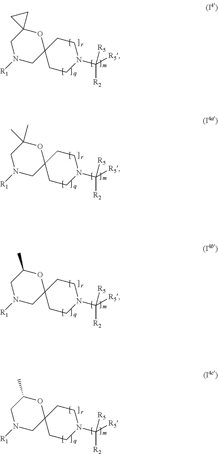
O1C2(CN([R1])CC13CCN(C([R5])([R2])[R5])CC3)CC2.O1C(C)(C)CN([R1])CC12CCN(C([R5])([R2])[R5])CC2.O1C(C)CN([R1])CC12CCN(C([R5])([R2])[R5])CC2.O1C(C)CN([R1])CC12CCN(C([R5])([R2])[R5])CC2
